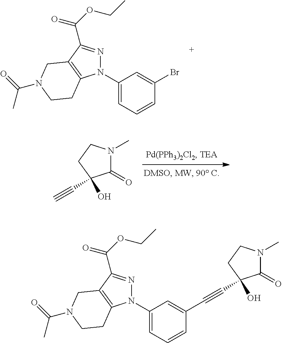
N1(C2=CC=CC(Br)=C2)N=C(C(OCC)=O)C2=C1CCN(C(C)=O)C2.C1(=O)N(C)CCC1(O)C#C.N1(C2=CC=CC(C#CC3(O)C(=O)N(C)CC3)=C2)N=C(C(OCC)=O)C2=C1CCN(C(C)=O)C2
